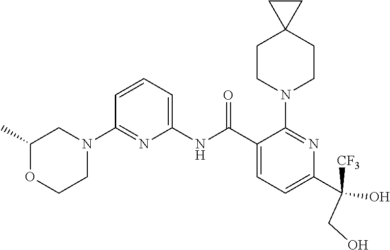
C1(NC(C2=CC=C(C([CF3])(CO)O)N=C2N2CCC3(CC2)CC3)=O)=CC=CC(N2CC(C)OCC2)=N1
